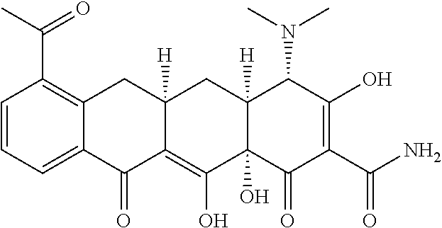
C1=CC=C2C(=C1C(C)=O)CC1([H])C(=C(O)C3(O)C([H])(C1)C(N(C)C)C(O)=C(C(=O)N)C3=O)C2=O
